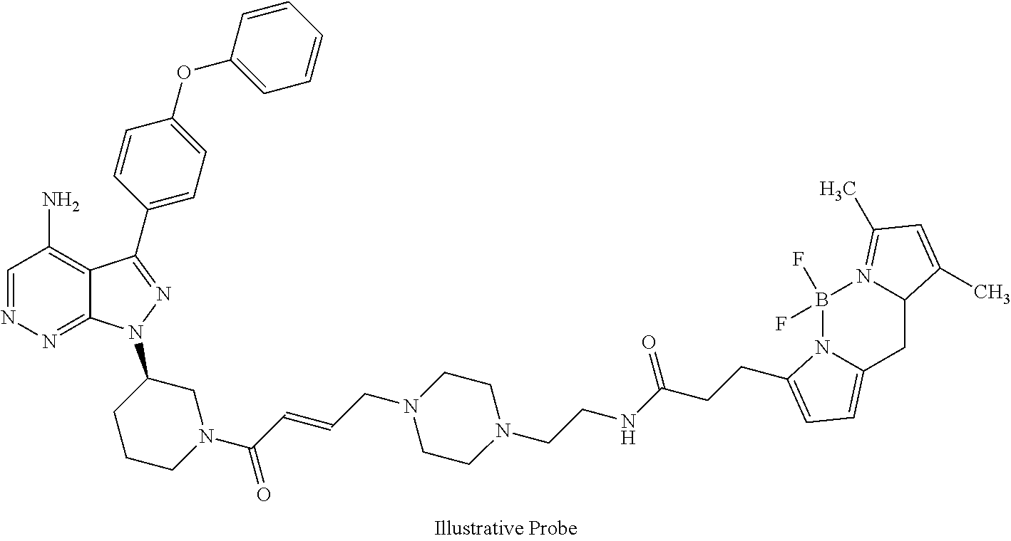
B1(F)(F)N2C(=CC=C2CCC(=O)NCCN2CCN(CC=CC(=O)N3CC(N4C5=NN=CC(N)=C5C(C5=CC=C(OC6=CC=CC=C6)C=C5)=N4)CCC3)CC2)CC2N1=C(C)C=C2C
